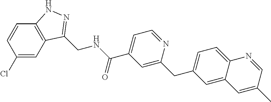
C1=CC(Cl)=CC2=C1NN=C2CNC(C1=CC=NC(CC2=CC=C3C(=C2)C=C(C)C=N3)=C1)=O
